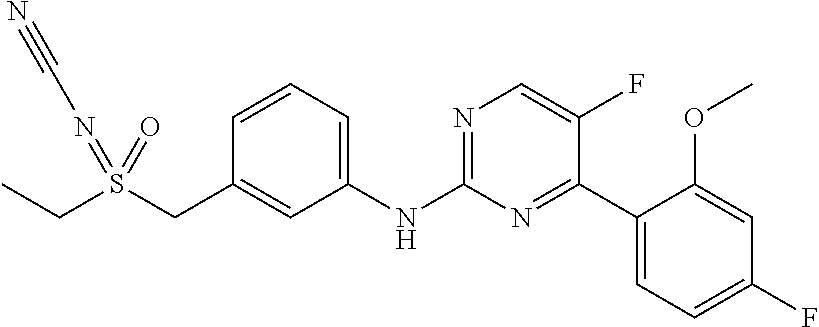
C1=CC=C(NC2=NC=C(F)C(C3=CC=C(F)C=C3OC)=N2)C=C1CS(CC)(=NC#N)=O
